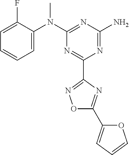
C1=C(F)C(N(C2=NC(N)=NC(C3=NOC(C4=CC=CO4)=N3)=N2)C)=CC=C1
